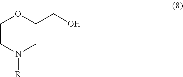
C1CN([R])CC(CO)O1
